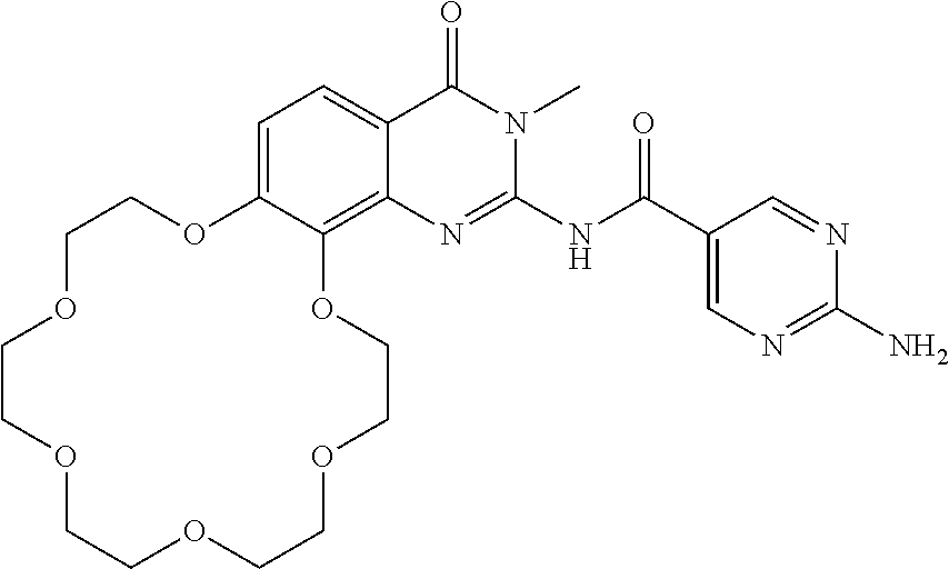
C1=C2C(=C3C(=C1)C(=O)N(C)C(NC(C1=CN=C(N)N=C1)=O)=N3)OCCOCCOCCOCCOCCO2
